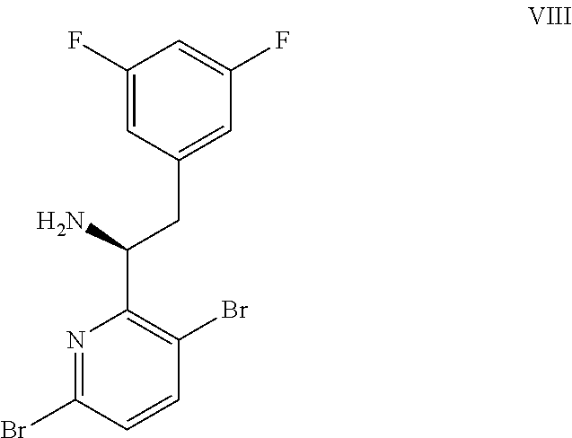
C1(CC(C2=C(Br)C=CC(Br)=N2)N)=CC(F)=CC(F)=C1
